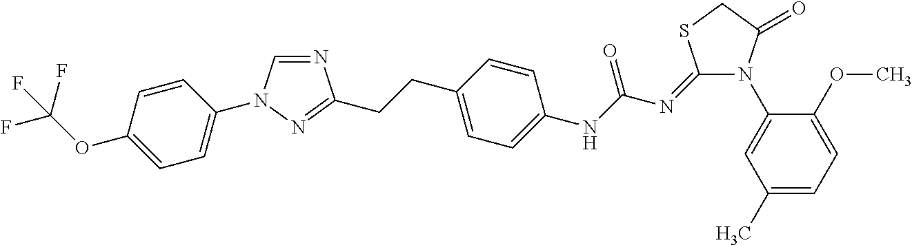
N1=CN(C2=CC=C(OC(F)(F)F)C=C2)N=C1CCC1=CC=C(NC(N=C2N(C3=CC(C)=CC=C3OC)C(=O)CS2)=O)C=C1
